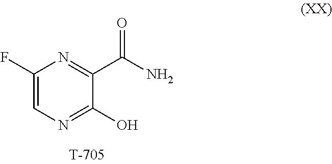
C1(F)=CN=C(O)C(C(N)=O)=N1
